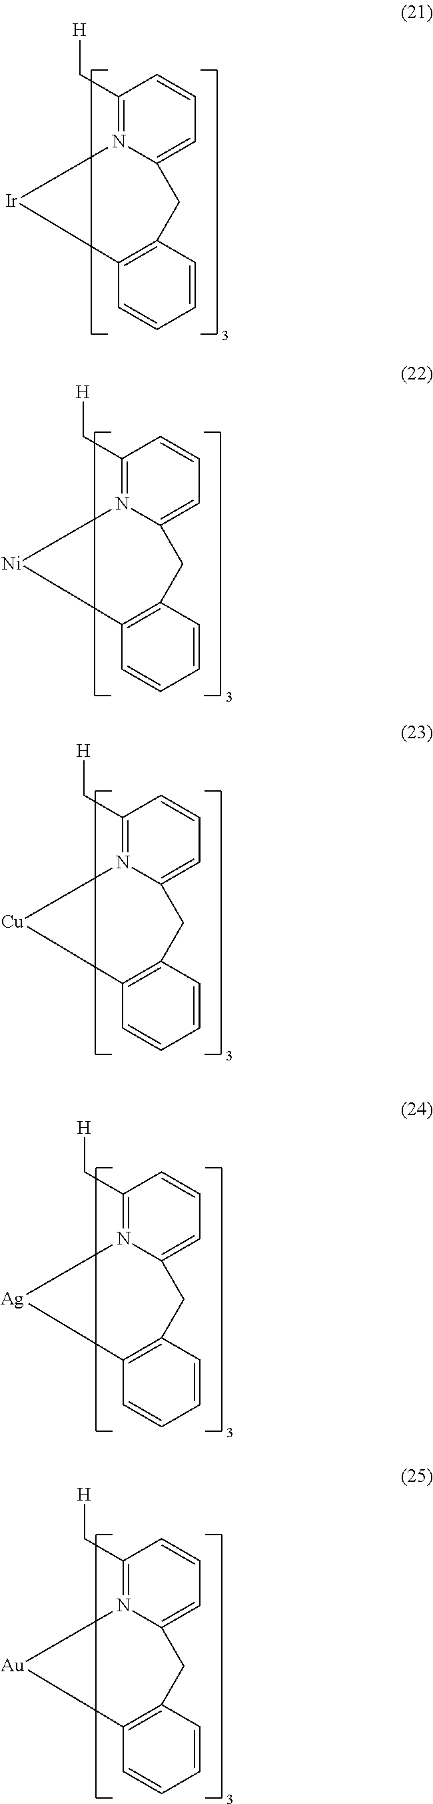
C1(C[H])=N2C(=CC=C1)CC1=C(C=CC=C1)[Ir]2.C1(C[H])=N2C(=CC=C1)CC1=C(C=CC=C1)[Ni]2.C1(C[H])=N2C(=CC=C1)CC1=C(C=CC=C1)[Cu]2.C1(C[H])=N2C(=CC=C1)CC1=C(C=CC=C1)[Ag]2.C1(C[H])=N2C(=CC=C1)CC1=C(C=CC=C1)[Au]2
